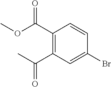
C1(C(OC)=O)=C(C(C)=O)C=C(Br)C=C1
